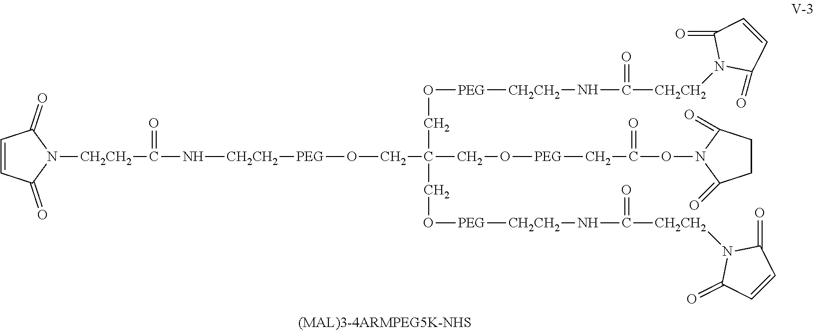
C1=CC(=O)N([CH2CH2]C(N[CH2CH2][PEG]OCC(CO[PEG][CH2CH2]NC(=O)[CH2CH2]N2C(=O)C=CC2=O)(CO[PEG]CC(ON2C(=O)CCC2=O)=O)CO[PEG][CH2CH2]NC([CH2CH2]N2C(=O)C=CC2=O)=O)=O)C1=O
